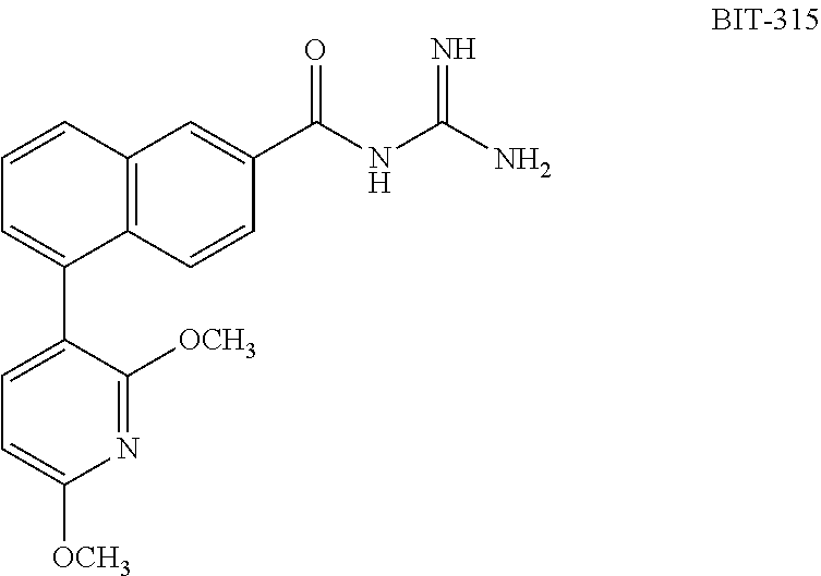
C1=CC2=C(C(C3=CC=C([OCH3])N=C3[OCH3])=C1)C=CC(C(NC(N)=N)=O)=C2
